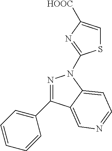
N1=C(C2=CC=CC=C2)C2=CN=CC=C2N1C1=NC([HOOC])=CS1
